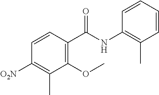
C1=CC([O2N])=C(C)C(OC)=C1C(NC1=C(C)C=CC=C1)=O
